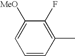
C1(F)=C(C)C=CC=C1[MeO]
